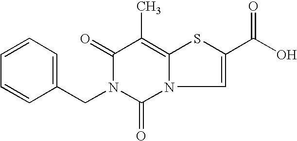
C1(=O)N(CC2=CC=CC=C2)C(=O)N2C(=C1C)SC(C(O)=O)=C2
